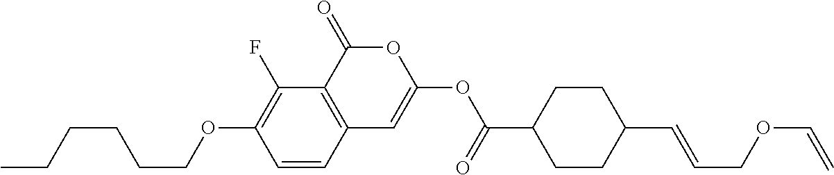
C1=CC2=C(C(F)=C1OCCCCCC)C(=O)OC(OC(C1CCC(C=CCOC=C)CC1)=O)=C2
